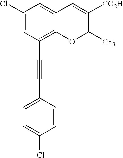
C1(Cl)=CC(C#CC2=CC=C(Cl)C=C2)=C2C(=C1)C=C([CO2H])C([CF3])O2
